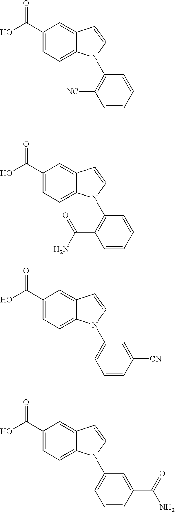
C1(C(O)=O)=CC=C2C(=C1)C=CN2C1=C([NC])C=CC=C1.C1(C(O)=O)=CC=C2C(=C1)C=CN2C1=C(C(N)=O)C=CC=C1.C1(C(O)=O)=CC=C2C(=C1)C=CN2C1=CC=CC([CN])=C1.C1(C(O)=O)=CC=C2C(=C1)C=CN2C1=CC=CC(C(=O)N)=C1
